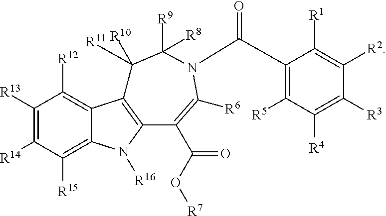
C1([R13])=C([R14])C([R15])=C2C(=C1[R12])C1=C(N2[R16])C(C(=O)O[R7])=C([R6])N(C(C2=C([R5])C([R4])=C([R3])C([R2])=C2[R1])=O)C([R9])([R8])C1([R11])[R10]
